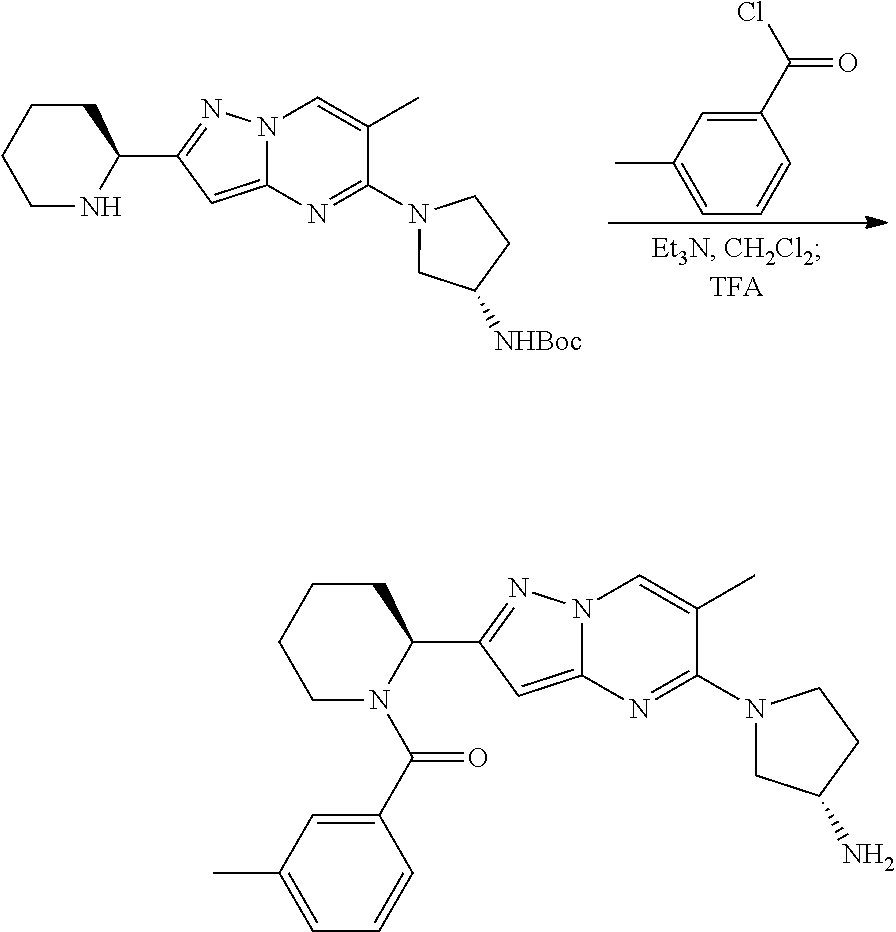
C1=C(C)C=C(C(Cl)=O)C=C1.C1NC(C2=NN3C(=C2)N=C(N2CC([NHBoc])CC2)C(C)=C3)CCC1.C1CCCC(C2=NN3C(=C2)N=C(N2CC(N)CC2)C(C)=C3)N1C(C1=CC(C)=CC=C1)=O
